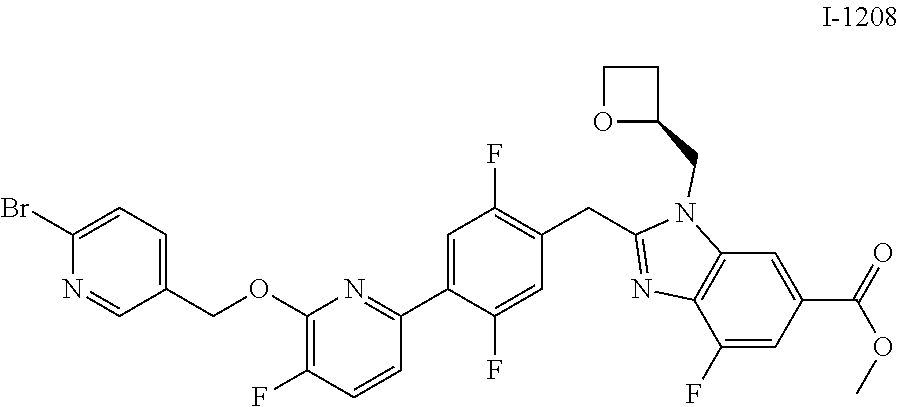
C1=C(C2=NC(OCC3=CC=C(Br)N=C3)=C(F)C=C2)C(F)=CC(CC2=NC3=C(N2CC2CCO2)C=C(C(OC)=O)C=C3F)=C1F
